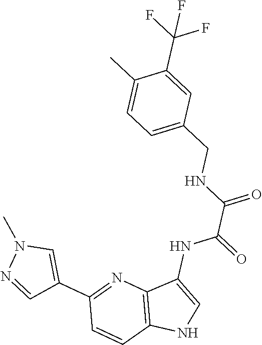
C1(C2=CN(C)N=C2)=NC2=C(C=C1)NC=C2NC(C(NCC1=CC=C(C)C(C(F)(F)F)=C1)=O)=O
